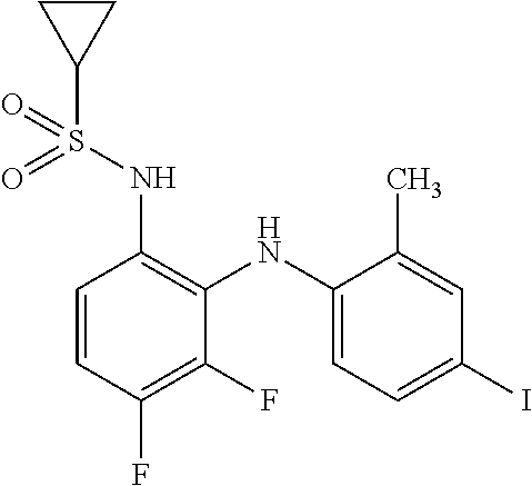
C1=CC(F)=C(F)C(NC2=CC=C(I)C=C2C)=C1NS(=O)(=O)C1CC1
